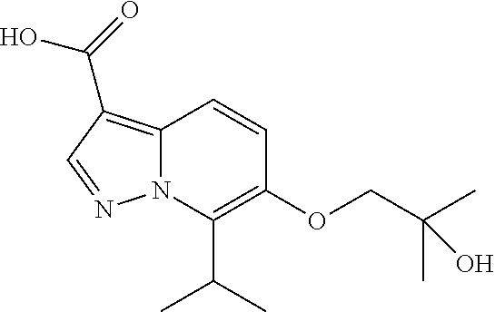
C12=C(C(=O)O)C=NN1C(C(C)C)=C(OCC(C)(C)O)C=C2
